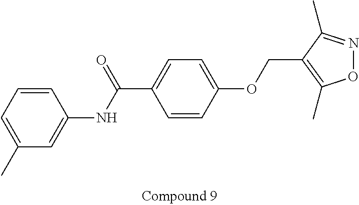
C1=CC(NC(C2=CC=C(OCC3=C(C)ON=C3C)C=C2)=O)=CC(C)=C1
